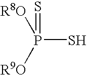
[R8O]P([R9O])(=S)S
